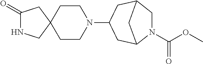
C1(=O)NCC2(C1)CCN(C1CC3N(C(=O)OC)CC(C1)C3)CC2
